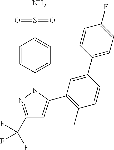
C1(C(F)(F)F)=NN(C2=CC=C(S(N)(=O)=O)C=C2)C(C2=C(C)C=CC(C3=CC=C(F)C=C3)=C2)=C1
